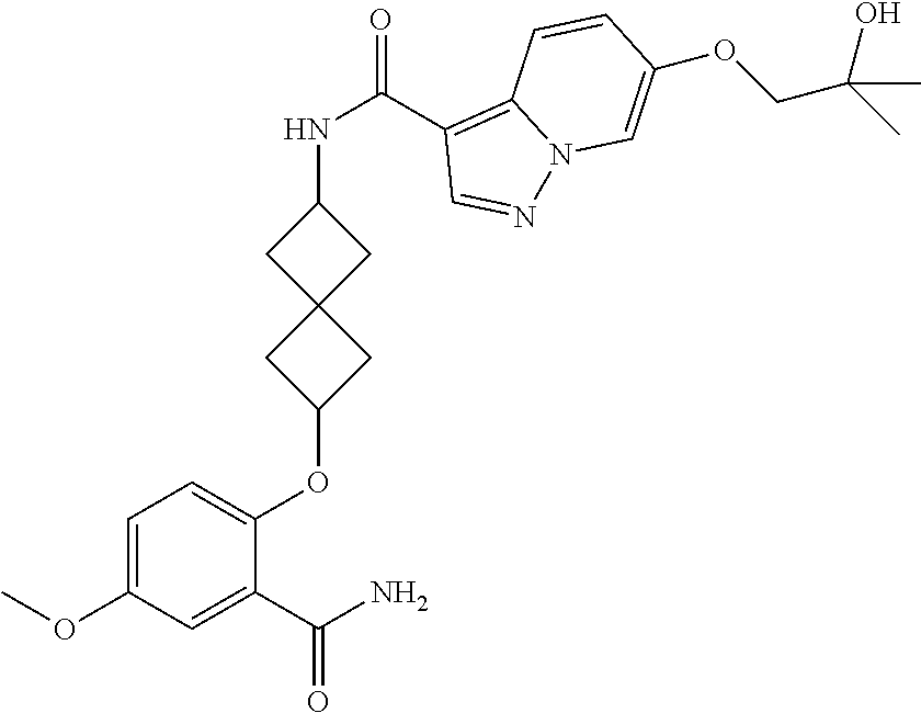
C1=C(OC)C=C(C(N)=O)C(OC2CC3(C2)CC(NC(C2=C4N(N=C2)C=C(OCC(C)(O)C)C=C4)=O)C3)=C1
